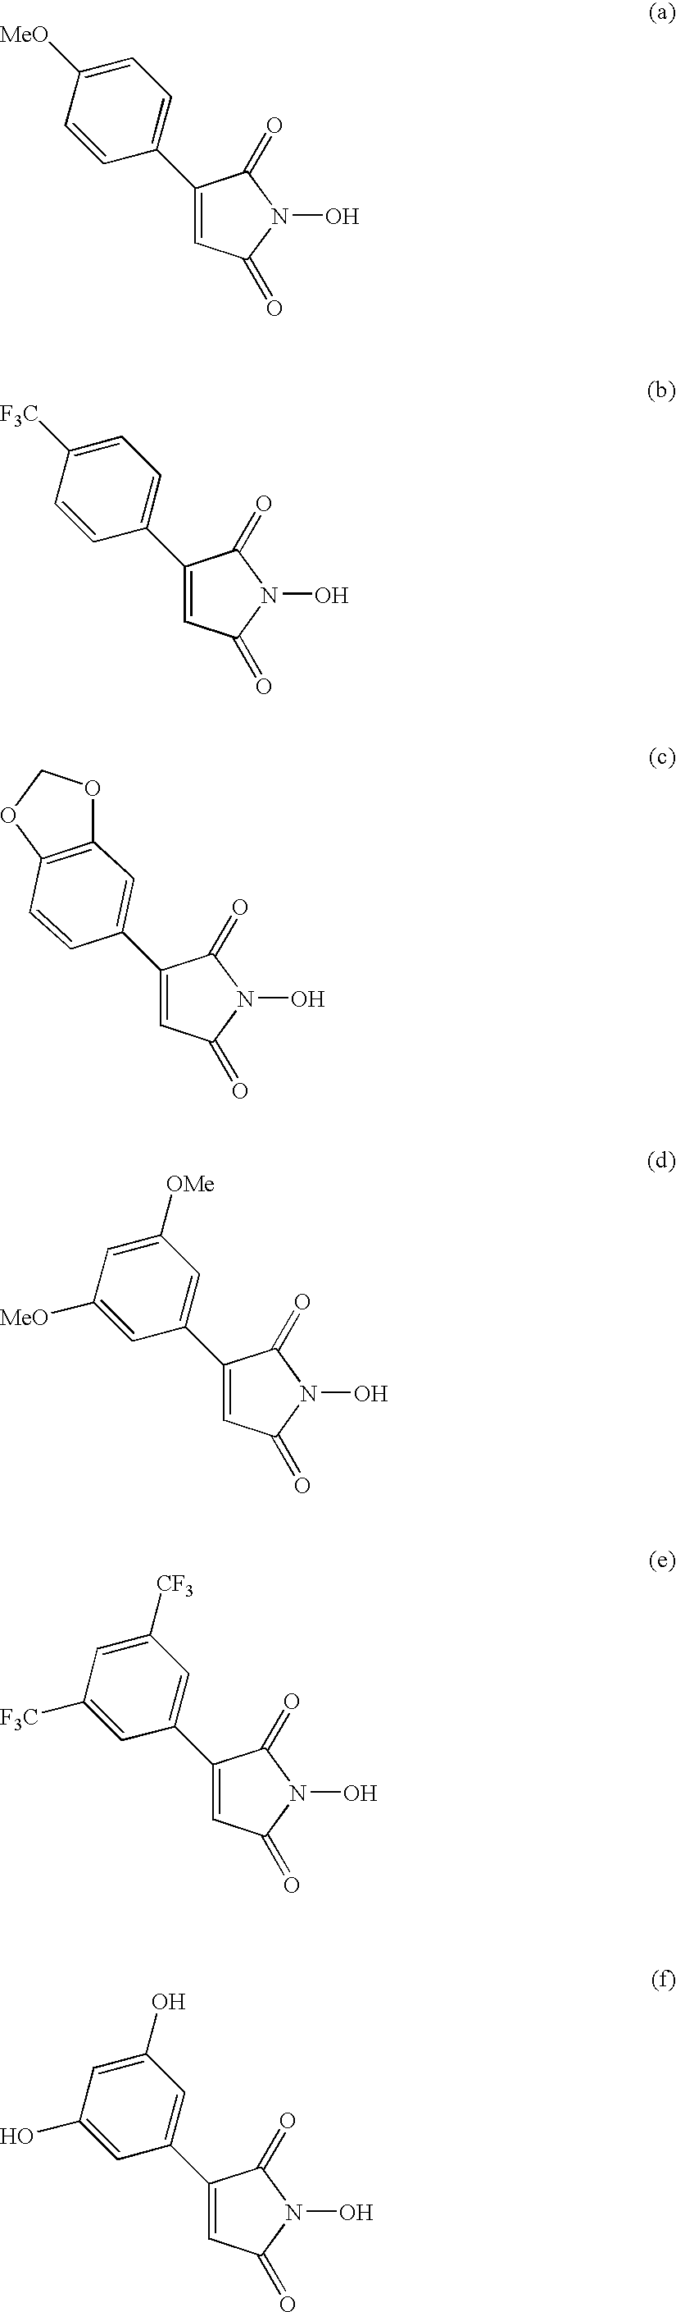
C1(C2=CC=C([MeO])C=C2)=CC(=O)N(O)C1=O.C1(C2=CC=C([F3C])C=C2)=CC(=O)N(O)C1=O.C1(C2=CC([OMe])=CC([MeO])=C2)=CC(=O)N(O)C1=O.C1(C2=CC([CF3])=CC([F3C])=C2)=CC(=O)N(O)C1=O.C1(C2=CC(O)=CC(O)=C2)=CC(=O)N(O)C1=O.C1(C2=CC3=C(OCO3)C=C2)=CC(=O)N(O)C1=O
